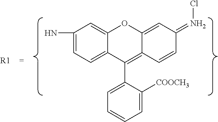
C1(N)=CC=C2C(=C1)OC1=CC(=NCl)C=CC1=C2C1=CC=CC=C1[COOCH3].[R1]
